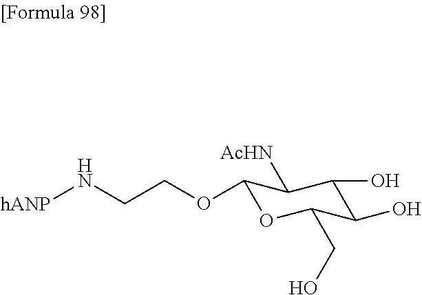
[hANP]NCCOC1OC(CO)C(O)C(O)C1[AcHN]
